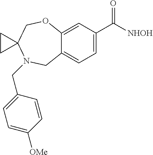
C12=CC(C([NHOH])=O)=CC=C1CN(CC1=CC=C([OMe])C=C1)C1(CO2)CC1
